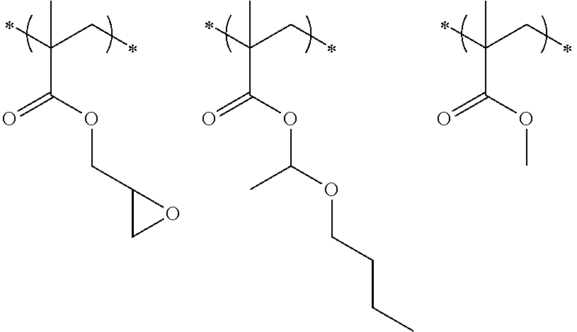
C(C(OC(C)OCCCC)=O)(CC)(C)C.C(C(=O)OCC1OC1)(CC)(C)C.C(C(OC)=O)(CC)(C)C
